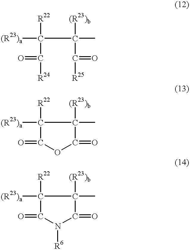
C(=O)(C(C(C(=O)[R25])([(R23)b])C)([R22])[(R23)a])[R24].O=C1C([(R23)b])(C)C([R22])([(R23)a])C(=O)O1.O=C1C([(R23)b])(C)C([R22])([(R23)a])C(=O)N1[R6]
